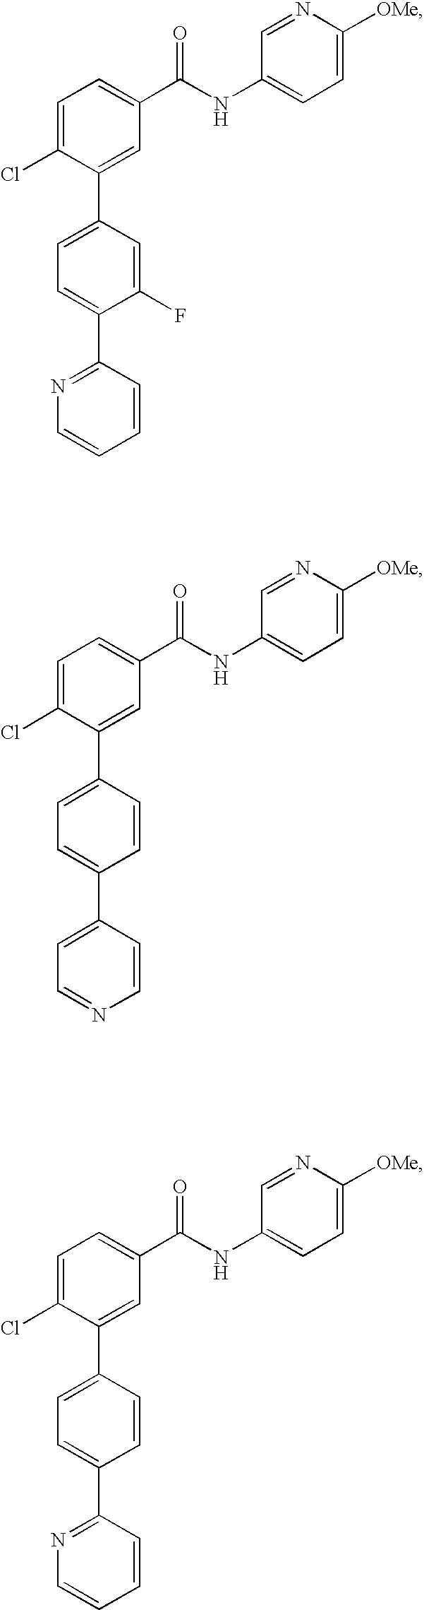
C1=C(Cl)C(C2=CC=C(C3=NC=CC=C3)C(F)=C2)=CC(C(NC2=CC=C([OMe])N=C2)=O)=C1.C1=C(Cl)C(C2=CC=C(C3=CC=NC=C3)C=C2)=CC(C(NC2=CC=C([OMe])N=C2)=O)=C1.C1=C(Cl)C(C2=CC=C(C3=NC=CC=C3)C=C2)=CC(C(NC2=CC=C([OMe])N=C2)=O)=C1
